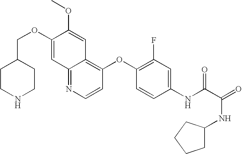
C(OC1=CC2=NC=CC(OC3=C(F)C=C(NC(C(=O)NC4CCCC4)=O)C=C3)=C2C=C1OC)C1CCNCC1
